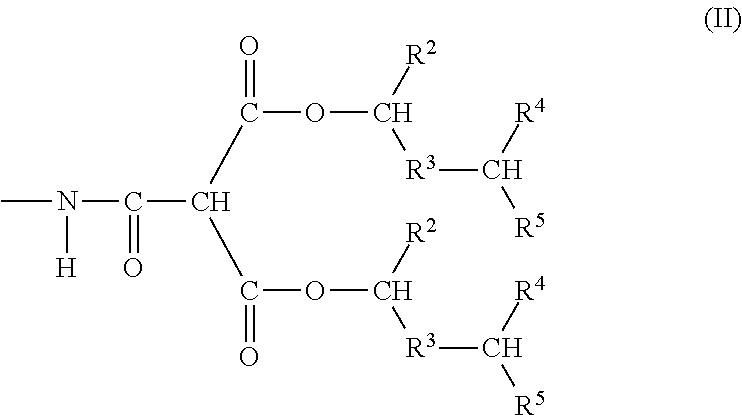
CN([H])C(C(C(OC([R3]C([R5])[R4])[R2])=O)C(OC([R3]C([R5])[R4])[R2])=O)=O
